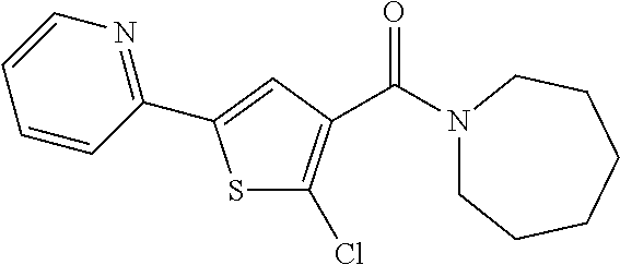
C1(C2=CC(C(N3CCCCCC3)=O)=C(Cl)S2)=NC=CC=C1
